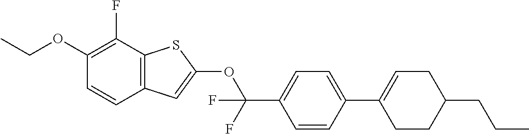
CCOC1=C(F)C2=C(C=C1)C=C(OC(C1=CC=C(C3=CCC(CCC)CC3)C=C1)(F)F)S2
